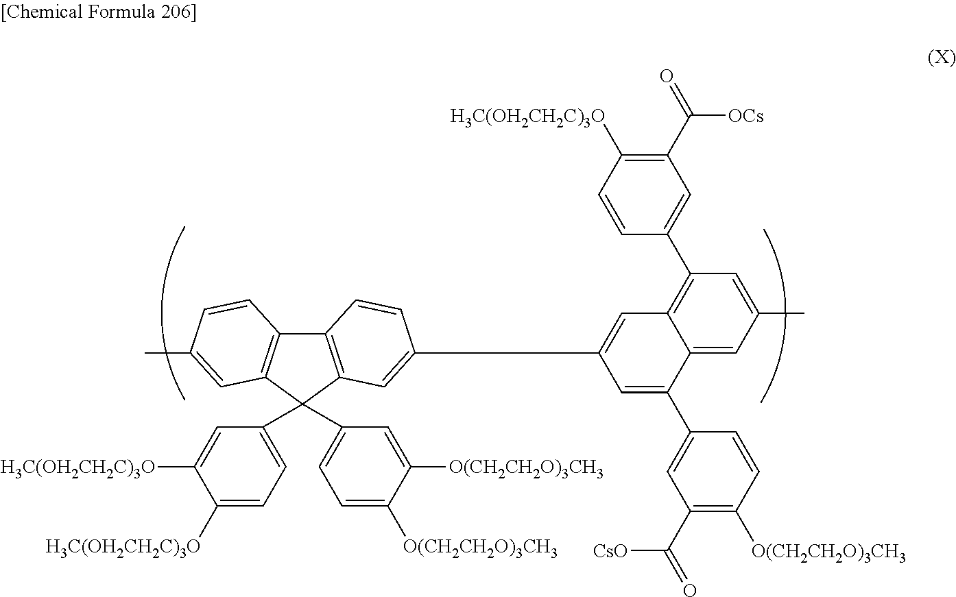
C1([H3C(OH2CH2C)3O])=CC=C(C2(C3=CC=C([O(CH2CH2O)3CH3])C([O(CH2CH2O)3CH3])=C3)C3=C(C4=C2C=C(C2=CC5=C(C6=CC(C(=O)[OCs])=C([H3C(OH2CH2C)3O])C=C6)C=C(C)C=C5C(C5=CC(C(=O)[CsO])=C([O(CH2CH2O)3CH3])C=C5)=C2)C=C4)C=CC(C)=C3)C=C1[H3C(OH2CH2C)3O]
